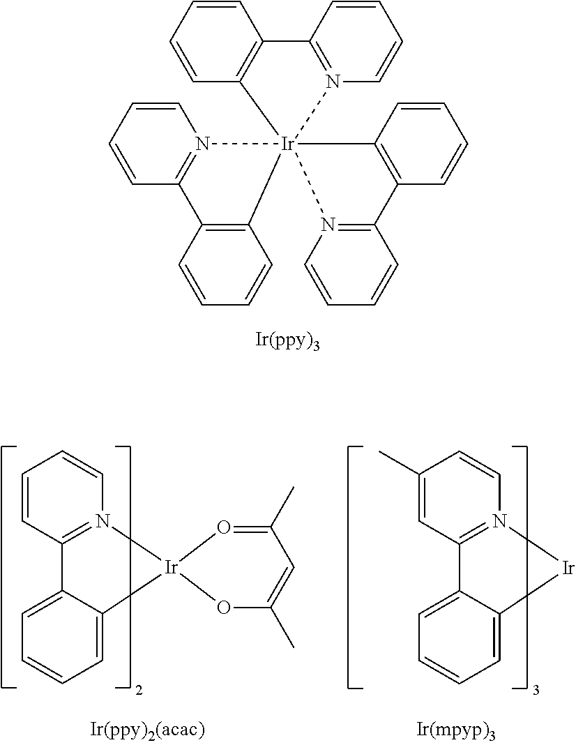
C1=CC=CC2=C1[Ir]13(N4=C2C=CC=C4)(N2=C(C=CC=C2)C2=C1C=CC=C2)C1=C(C=CC=C1)C1=N3C=CC=C1.C1(C)=CC2=N(C=C1)[Ir]C1=CC=CC=C21.C1=CC2=N(C=C1)[Ir]1(C3=CC=CC=C23)OC(C)=CC(C)=O1
